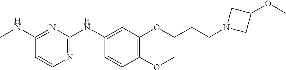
C1(NC)=NC(NC2=CC(OCCCN3CC(OC)C3)=C(OC)C=C2)=NC=C1
